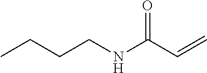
CCCCNC(C=C)=O
